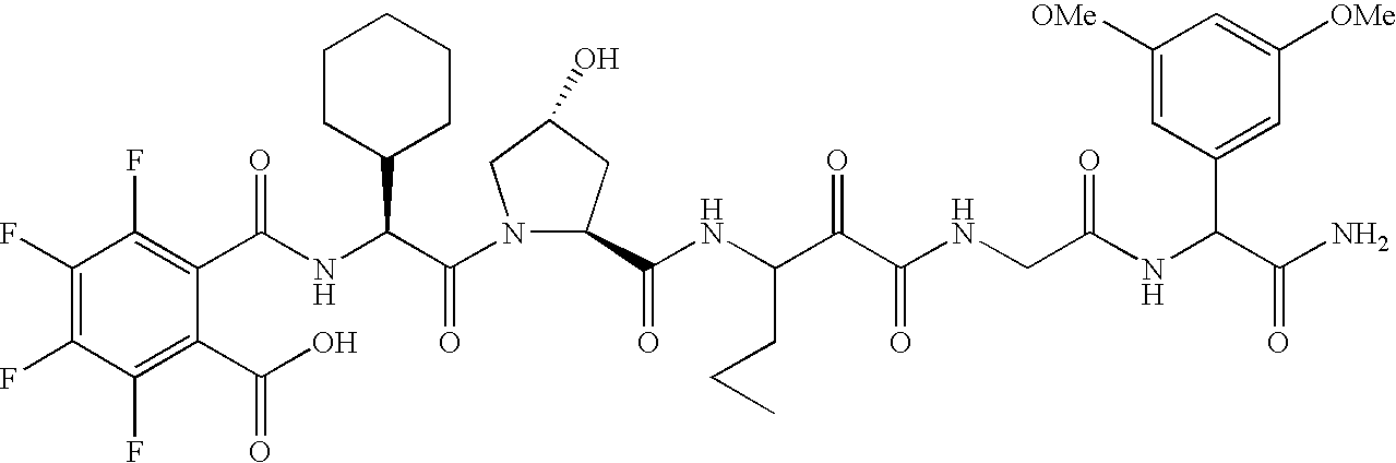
C(NC(C(N1C(C(NC(C(C(NCC(NC(C(N)=O)C2=CC([OMe])=CC([OMe])=C2)=O)=O)=O)CCC)=O)CC(O)C1)=O)C1CCCCC1)(=O)C1=C(F)C(F)=C(F)C(F)=C1C(O)=O
